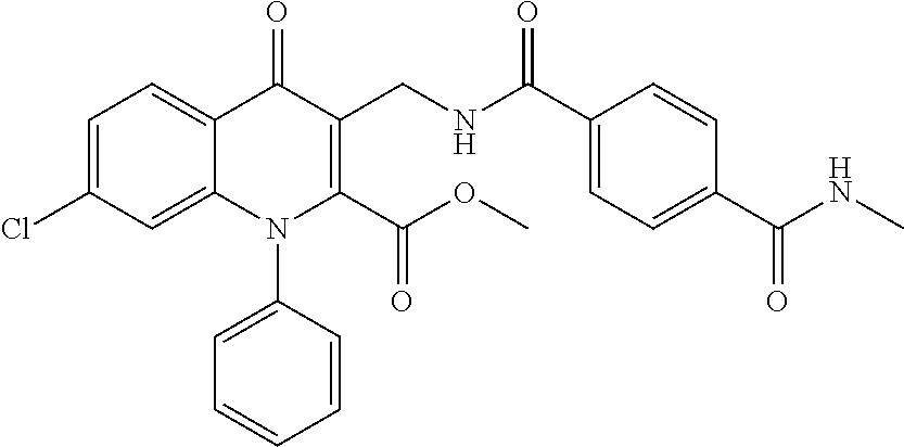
C1=C(Cl)C=C2C(=C1)C(=O)C(CNC(C1=CC=C(C(NC)=O)C=C1)=O)=C(C(OC)=O)N2C1=CC=CC=C1
